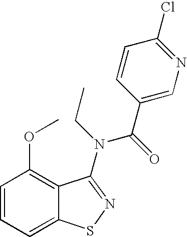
C1=CC=C2C(=C1OC)C(N(CC)C(=O)C1=CN=C(Cl)C=C1)=NS2
